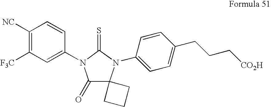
C1([NC])=C([F3C])C=C(N2C(=O)C3(N(C4=CC=C(CCC[CO2H])C=C4)C2=S)CCC3)C=C1
